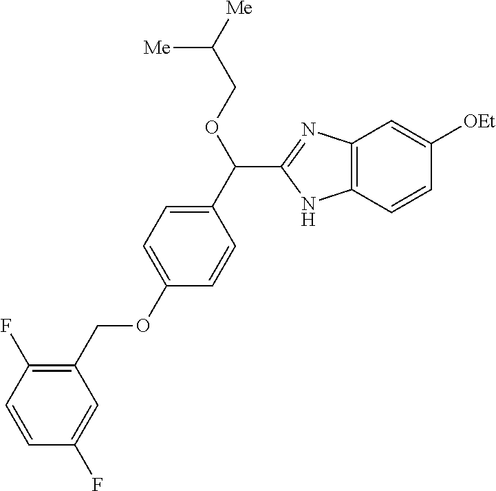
C1(C(OCC([Me])[Me])C2=NC3=C(N2)C=CC([OEt])=C3)=CC=C(OCC2=C(F)C=CC(F)=C2)C=C1
